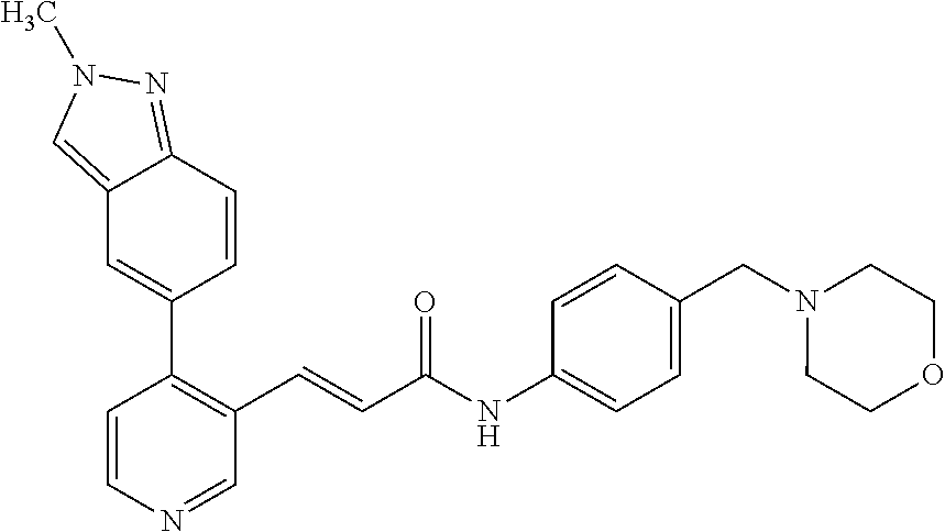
C1=CN=CC(C=CC(NC2=CC=C(CN3CCOCC3)C=C2)=O)=C1C1=CC2=CN(C)N=C2C=C1
